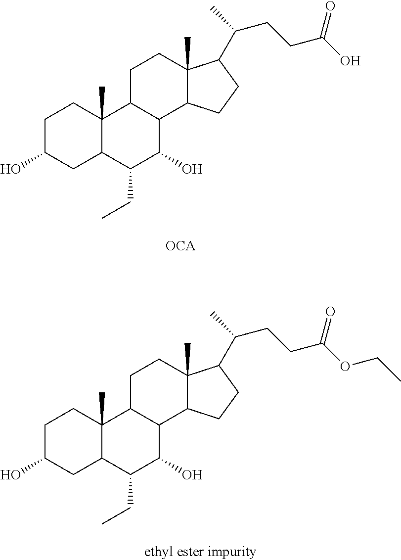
C1C(O)CC2C(C)(C1)C1C(C(O)C2CC)C2C(C)(CC1)C(C(CCC(O)=O)C)CC2.C1C(O)CC2C(C)(C1)C1C(C(O)C2CC)C2C(C)(CC1)C(C(CCC(OCC)=O)C)CC2
